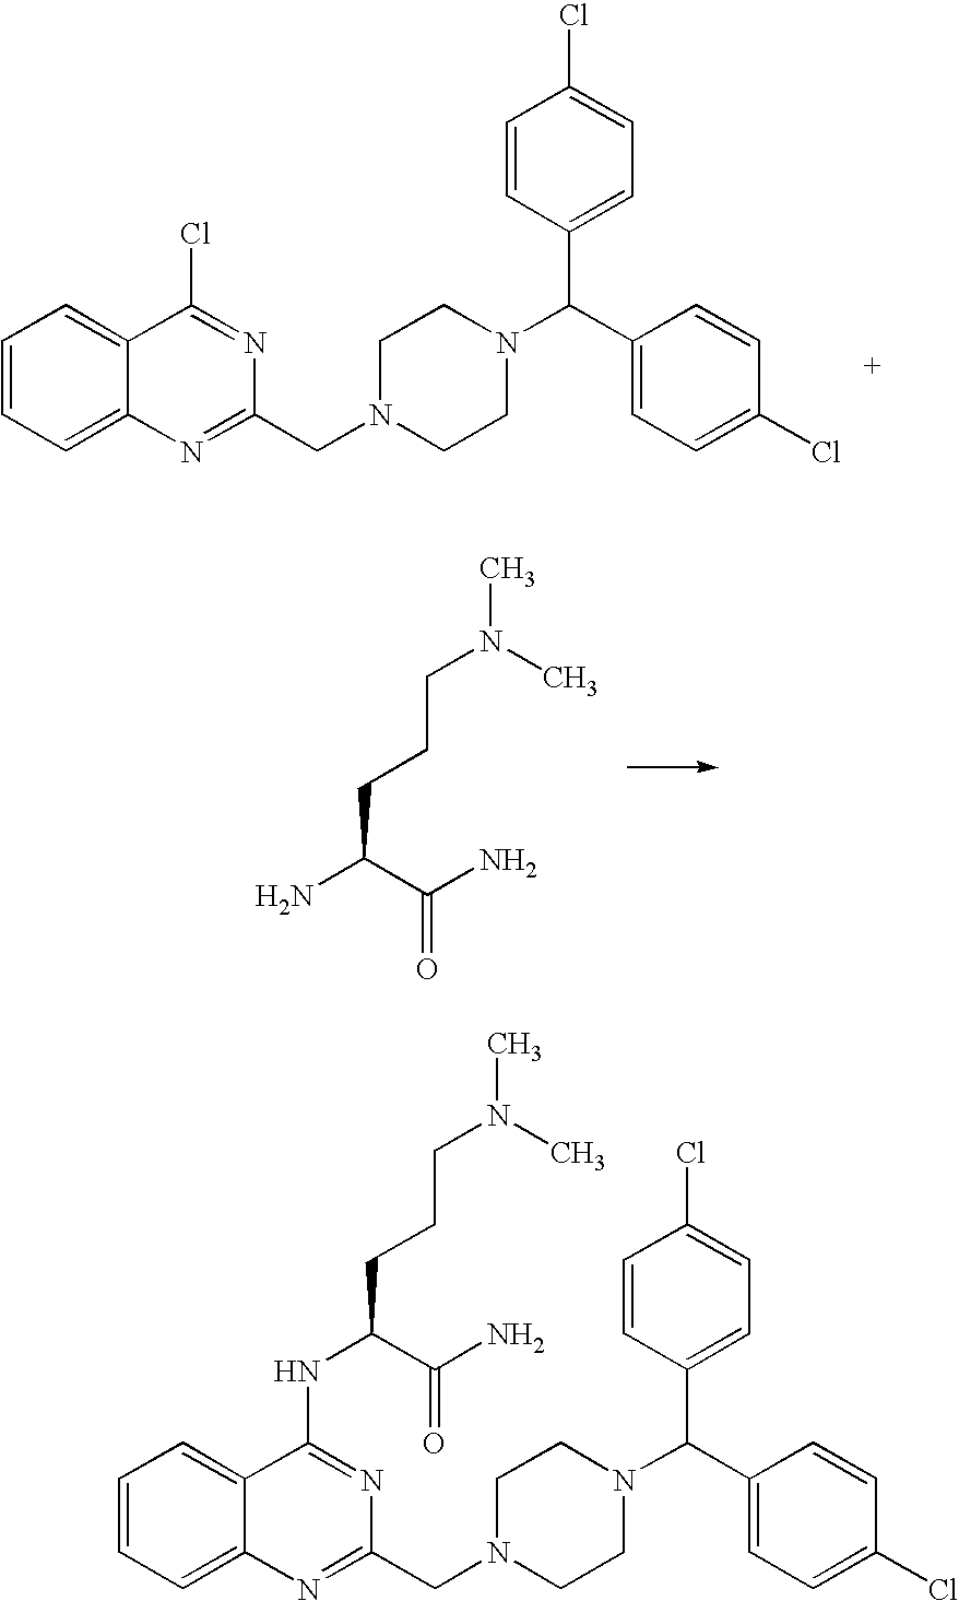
C1=CC=C2C(=C1)C(Cl)=NC(CN1CCN(C(C3=CC=C(Cl)C=C3)C3=CC=C(Cl)C=C3)CC1)=N2.NC(C(N)=O)CCCN(C)C.C1=CC=C2C(=C1)N=C(CN1CCN(C(C3=CC=C(Cl)C=C3)C3=CC=C(Cl)C=C3)CC1)N=C2NC(C(N)=O)CCCN(C)C
